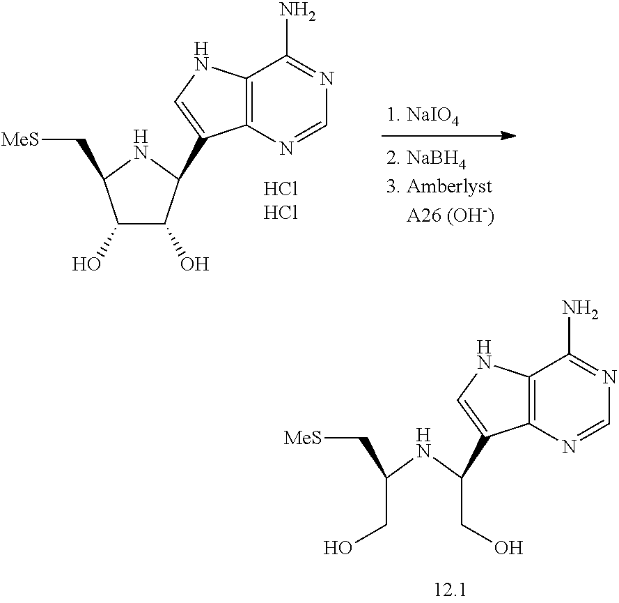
C1(O)C(O)C(C2=CNC3=C2N=CN=C3N)NC1C[MeS].C(C(NC(CO)C1=CNC2=C1N=CN=C2N)C[MeS])O
